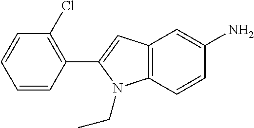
C1=CC=CC(C2=CC3=C(N2CC)C=CC(N)=C3)=C1Cl
